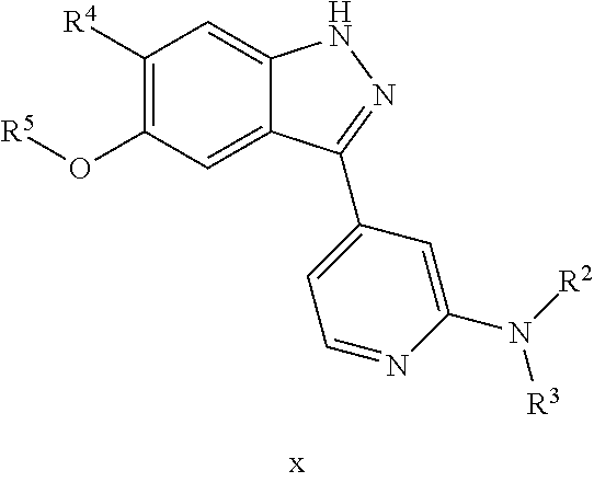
C1([R4])=C(O[R5])C=C2C(=C1)NN=C2C1=CC=NC(N([R3])[R2])=C1
